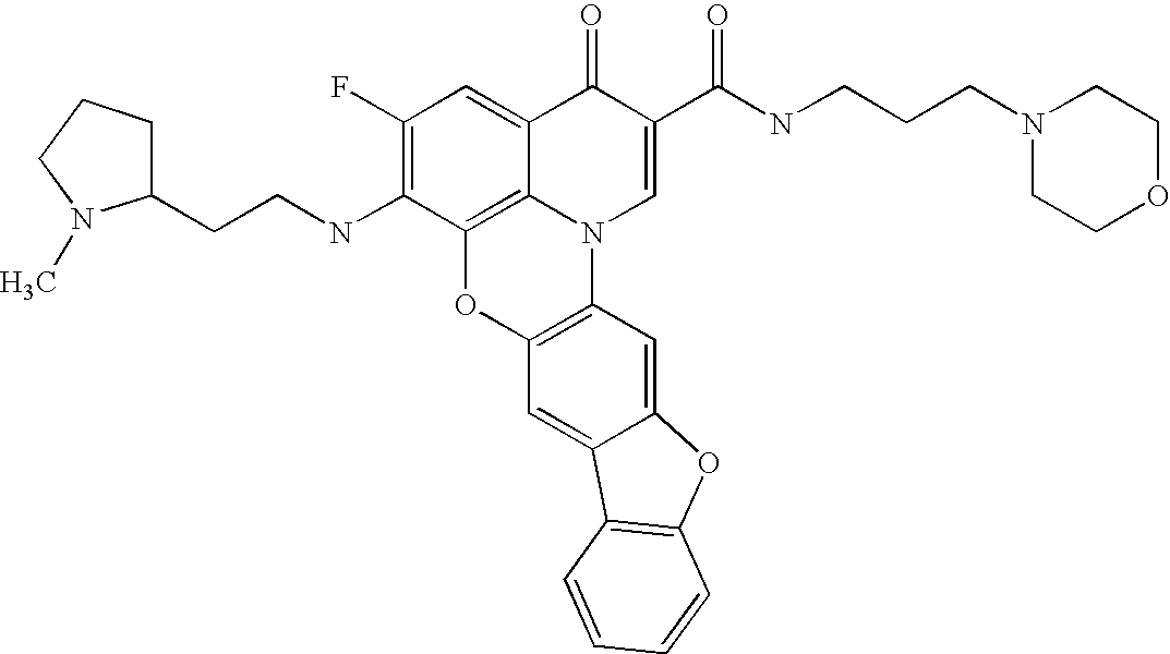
C12=C3C(=CC(F)=C1NCCC1CCCN1C)C(=O)C(C(=O)NCCCN1CCOCC1)=CN3C1=C(O2)C=C2C(=C1)OC1=C2C=CC=C1
